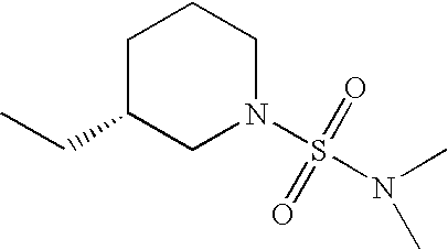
C1C(CC)CN(S(N(C)C)(=O)=O)CC1
